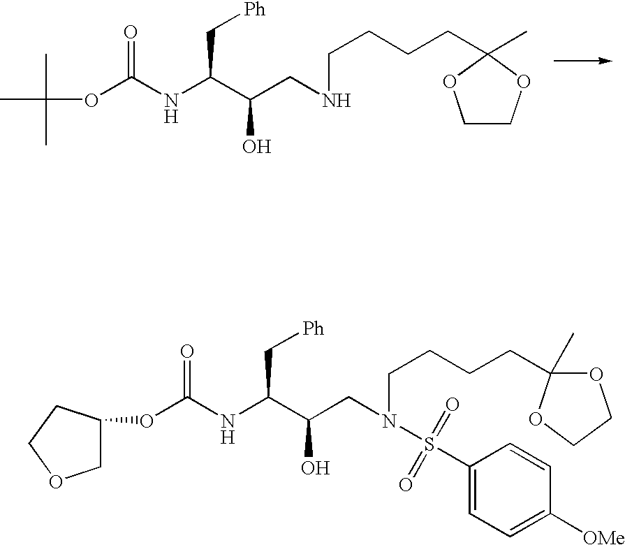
CC(C)(C)OC(NC(C(CNCCCCC1(C)OCCO1)O)C[Ph])=O.O(C(NC(C(CN(CCCCC1(C)OCCO1)S(=O)(=O)C1=CC=C([OMe])C=C1)O)C[Ph])=O)C1COCC1
